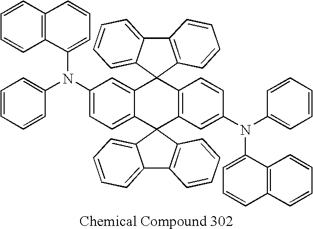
C12=CC(N(C3=CC=CC=C3)C3=CC=CC4=C3C=CC=C4)=CC=C1C1(C3=C(C=CC(N(C4=CC=CC=C4)C4=CC=CC5=C4C=CC=C5)=C3)C23C2=CC=CC=C2C2=C3C=CC=C2)C2=C(C3=CC=CC=C31)C=CC=C2
